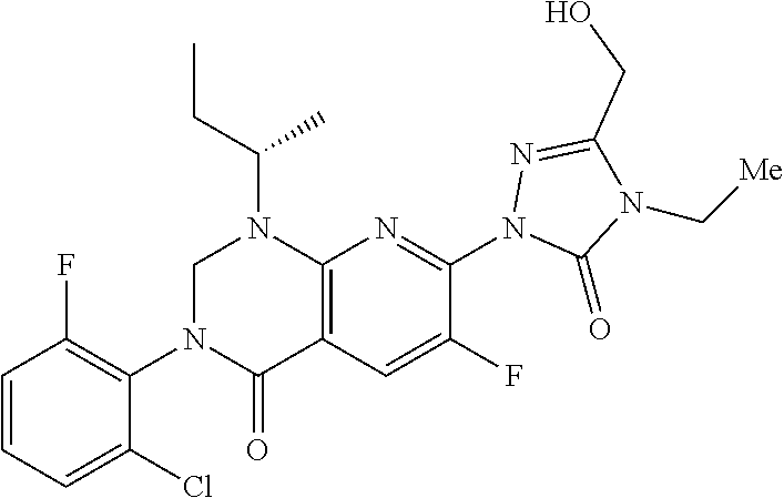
N1(C2=NC3=C(C(=O)N(C4=C(F)C=CC=C4Cl)CN3C(CC)C)C=C2F)N=C(CO)N(C[Me])C1=O
